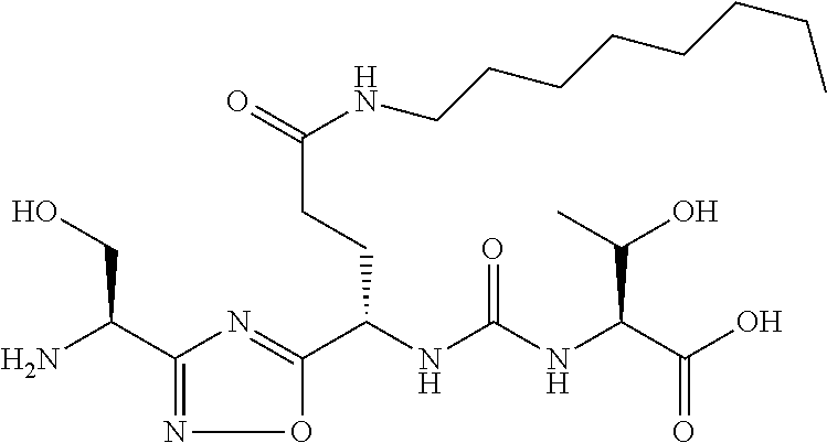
C(NC(NC(C(O)=O)C(O)C)=O)(C1=NC(C(N)CO)=NO1)CCC(NCCCCCCCC)=O
